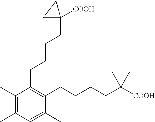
C1(C)=C(C)C(CCCCC2([COOH])CC2)=C(CCCCC(C)(C)[COOH])C(C)=C1
